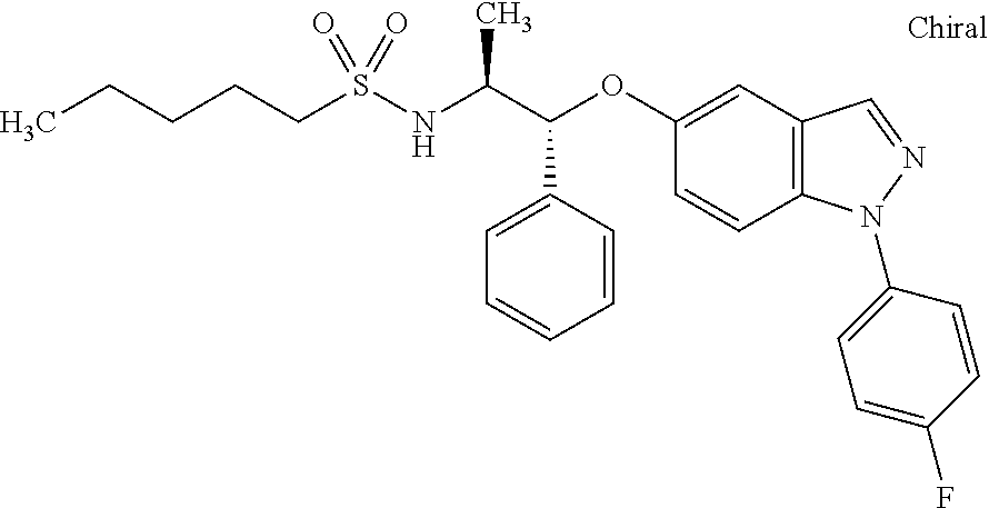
C1=CC=CC(C(C(NS(=O)(=O)CCCCC)C)OC2=CC3=C(N(C4=CC=C(F)C=C4)N=C3)C=C2)=C1
